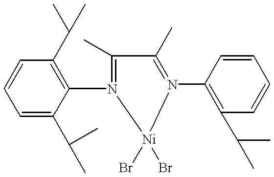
C1=C(C(C)C)C(N2=C(C)CC(C)=N(C3=C(C(C)C)C=CC=C3)[Ni]2(Br)Br)=C(C(C)C)C=C1
